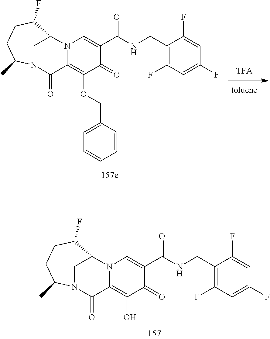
N12C(=C(O)C(=O)C(C(NCC3=C(F)C=C(F)C=C3F)=O)=C1)C(=O)N1C(C)CCC(F)C2C1.N12C(=C(OCC3=CC=CC=C3)C(=O)C(C(NCC3=C(F)C=C(F)C=C3F)=O)=C1)C(=O)N1C(C)CCC(F)C2C1
